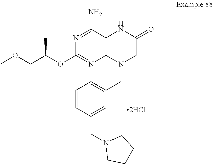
N1=C(N)C2=C(N=C1OC(COC)C)N(CC1=CC=CC(CN3CCCC3)=C1)CC(=O)N2.[2HCl]
